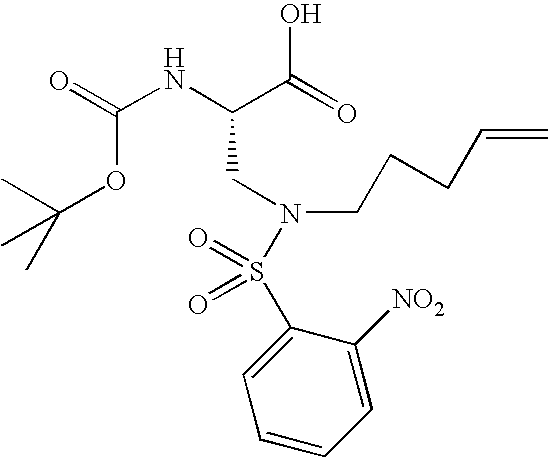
O=C(NC(C(=O)O)CN(S(C1=CC=CC=C1[NO2])(=O)=O)CCCC=C)OC(C)(C)C
